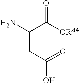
C(CC(N)C([ORA4])=O)(O)=O
